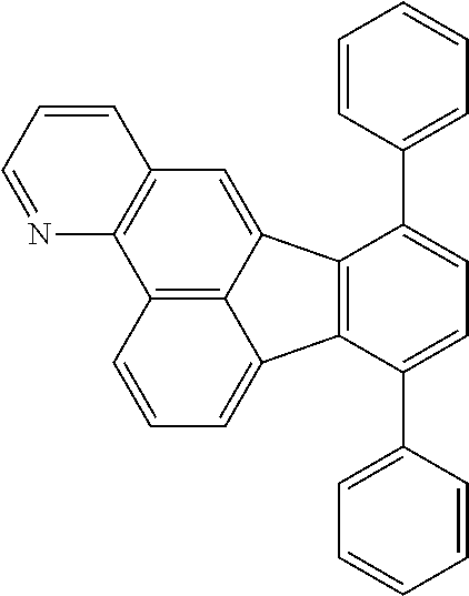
C12=C3C(=CC4=C1N=CC=C4)C1=C(C3=CC=C2)C(C2=CC=CC=C2)=CC=C1C1=CC=CC=C1
